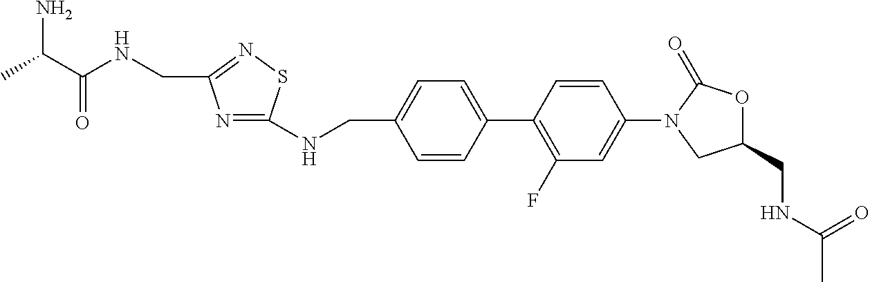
C1(C2=CC=C(CNC3=NC(CNC(C(C)N)=O)=NS3)C=C2)=C(F)C=C(N2CC(CNC(C)=O)OC2=O)C=C1
